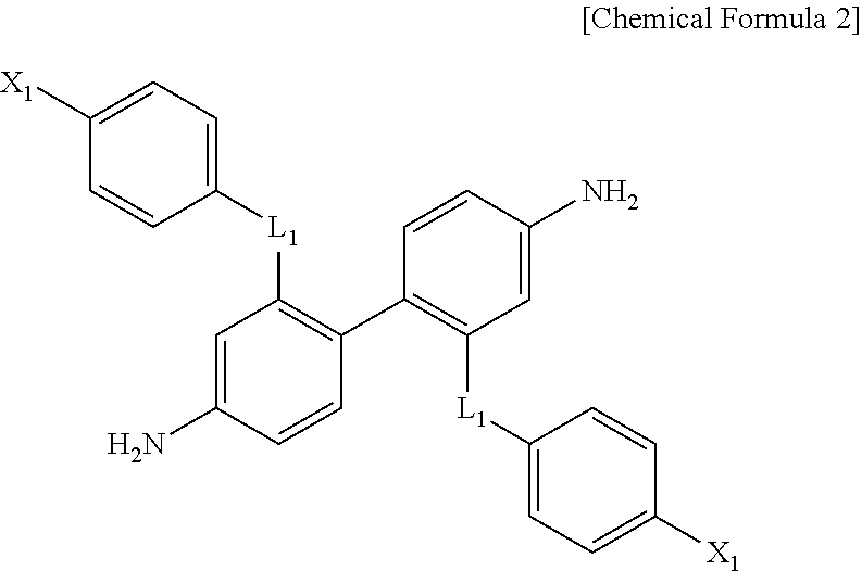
C1(C2=C([L1]C3=CC=C([X1])C=C3)C=C(N)C=C2)=C([L1]C2=CC=C([X1])C=C2)C=C(N)C=C1
